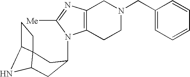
N1(C2CC3NC4C3(CC4)C2)C2=C(N=C1[Me])CN(CC1=CC=CC=C1)CC2
